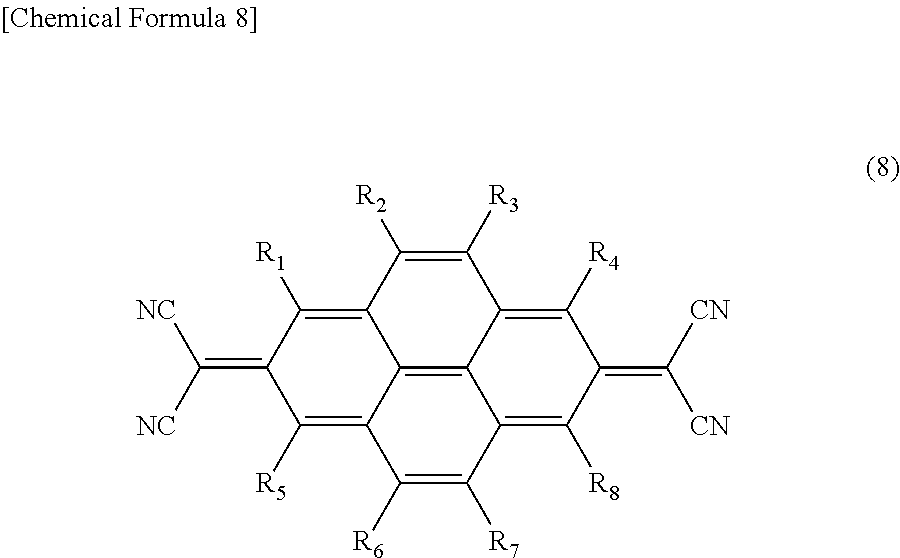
C1([R3])=C([R2])C2=C([R1])C(=C([NC])[NC])C([R5])=C3C2=C2C1=C([R4])C(=C([CN])[CN])C([R8])=C2C([R7])=C3[R6]
